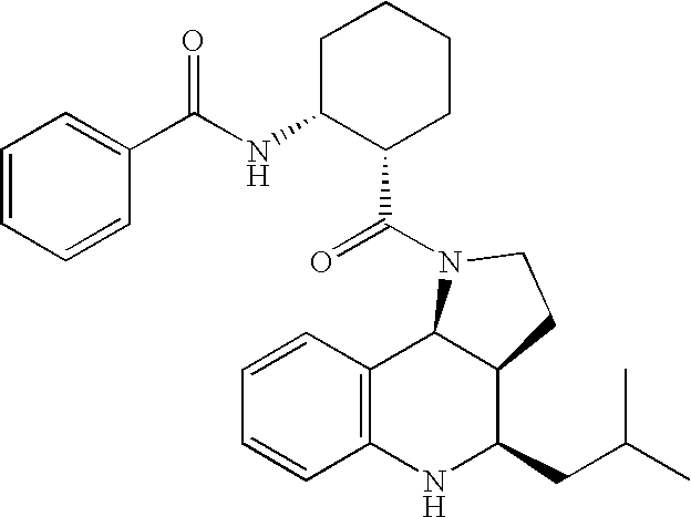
C1=CC2=C(C=C1)NC(CC(C)C)C1C2N(C(=O)C2CCCCC2NC(C2=CC=CC=C2)=O)CC1
